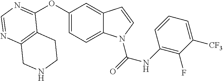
C12=C(N=CN=C1OC1=CC=C3C(=C1)C=CN3C(=O)NC1=C(F)C([CF3])=CC=C1)CNCC2
